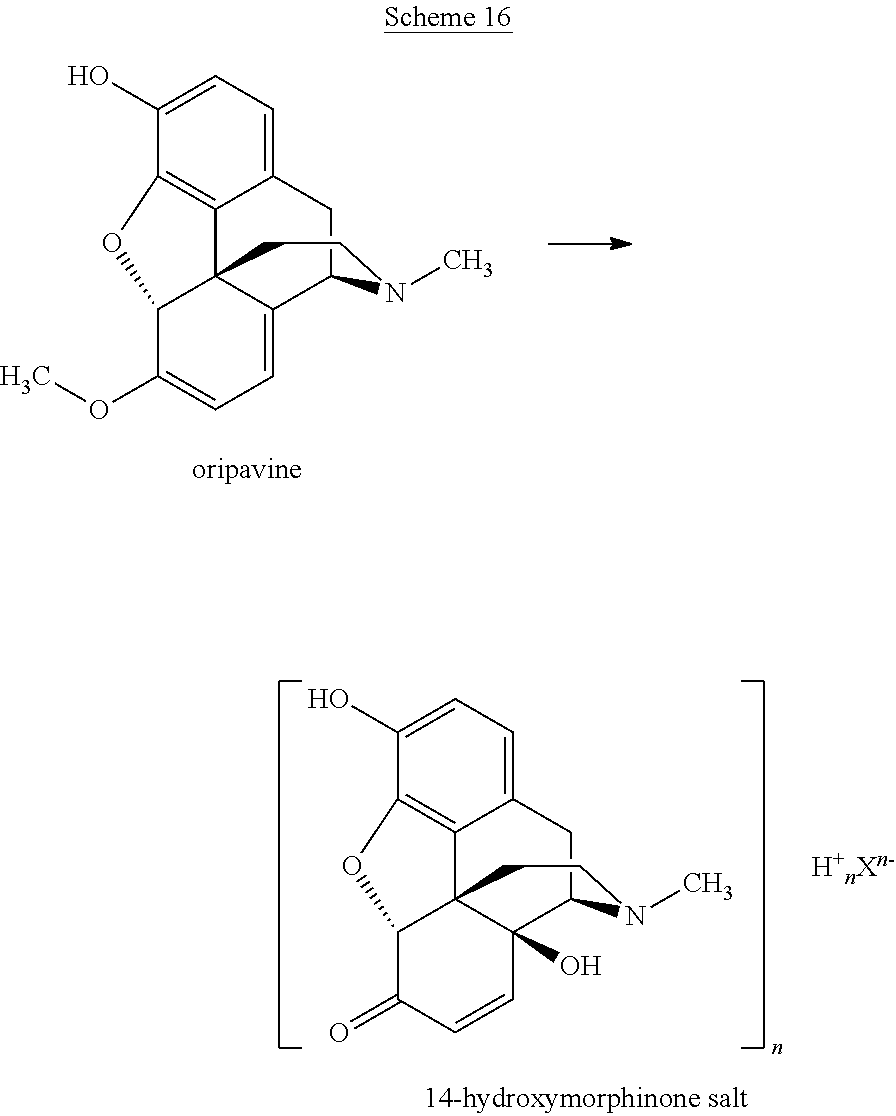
C12=CC=C(O)C3=C1C14C(=CC=C(OC)C1O3)C(C2)N(C)CC4.C12=CC=C(O)C3=C1C14C(O)(C(C2)N(C)CC1)C=CC(=O)C4O3.[H+nXn-]
